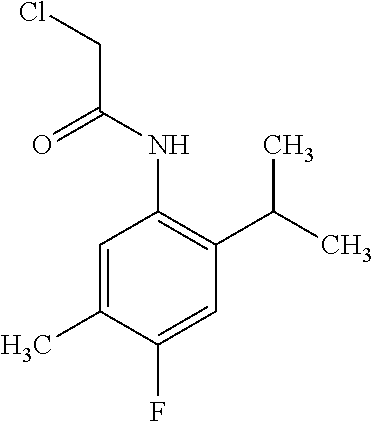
C1=C(F)C(C)=CC(NC(CCl)=O)=C1C(C)C
